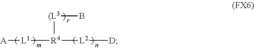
[A][L1][R4]([L2][D])[(L3]B
